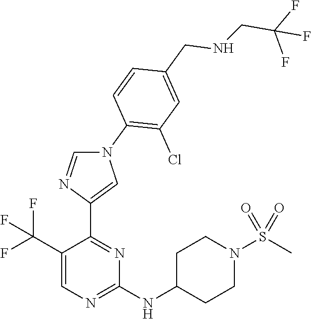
C1(C(F)(F)F)=CN=C(NC2CCN(S(C)(=O)=O)CC2)N=C1C1=CN(C2=C(Cl)C=C(CNCC(F)(F)F)C=C2)C=N1
